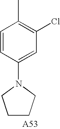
C1CCN(C2=CC(Cl)=C(C)C=C2)C1
